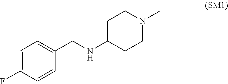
FC1=CC=C(CNC2CCN(C)CC2)C=C1
